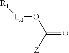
O=C([Z])O[LA][R1]
